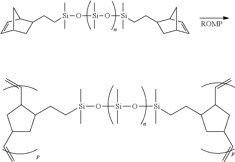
[Si](O[Si](O[Si](C)(C)CCC1CC2C=CC1C2)(C)C)(C)(C)CCC1CC2C=CC1C2.[Si](O[Si](O[Si](C)(C)CCC1CC(C=C)CC1C=C)(C)C)(C)(C)CCC1CC(C=C)CC1C=C
